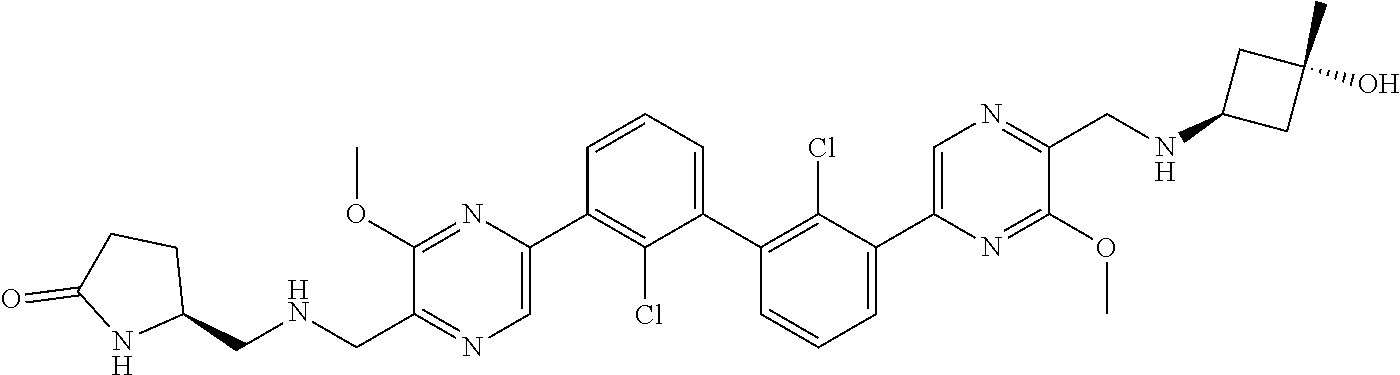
C1(OC)=NC(C2=C(Cl)C(C3=C(Cl)C(C4=CN=C(CNC5CC(O)(C)C5)C(OC)=N4)=CC=C3)=CC=C2)=CN=C1C[HN]CC1CCC(=O)N1
